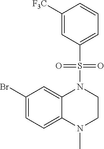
N1(C)CCN(S(=O)(=O)C2=CC=CC([F3C])=C2)C2=CC(Br)=CC=C12
